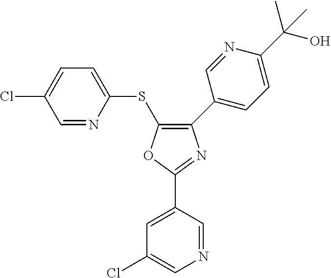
C1(C2=CC=C(C(C)(O)C)N=C2)=C(SC2=CC=C(Cl)C=N2)OC(C2=CC(Cl)=CN=C2)=N1
